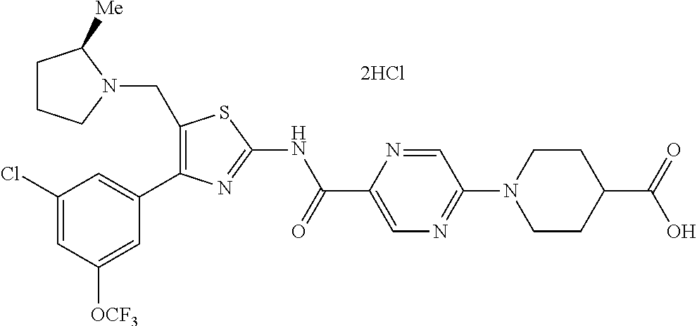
C1(CN2C([Me])CCC2)=C(C2=CC(Cl)=CC([OCF3])=C2)N=C(NC(C2=CN=C(N3CCC(C(=O)O)CC3)C=N2)=O)S1
